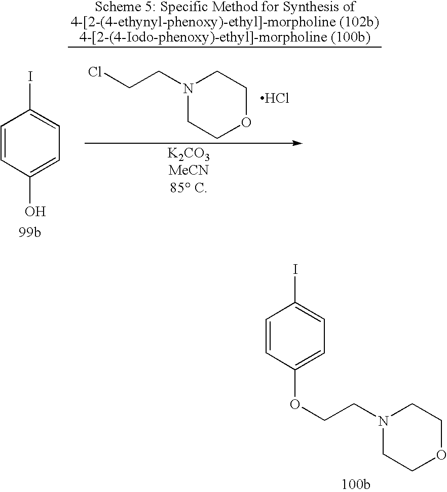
N1(CCCl)CCOCC1.Cl.C1=CC(O)=CC=C1I.C1=CC(OCCN2CCOCC2)=CC=C1I
